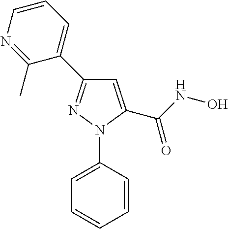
C1=C(C(NO)=O)N(C2=CC=CC=C2)N=C1C1=CC=CN=C1C
